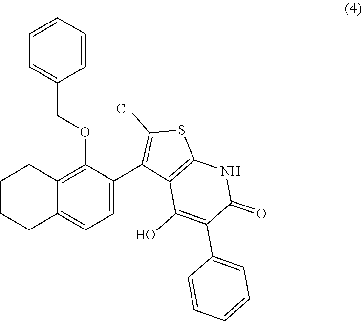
C1CCC2=CC=C(C3=C(Cl)SC4=C3C(O)=C(C3=CC=CC=C3)C(=O)N4)C(OCC3=CC=CC=C3)=C2C1
